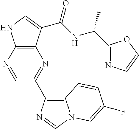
C12=C(N=CC(C3=C4N(C=N3)C=C(F)C=C4)=N1)NC=C2C(NC(C1=NC=CO1)C)=O
